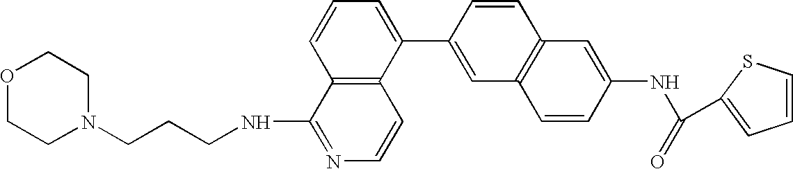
C1=C(C2=CC3=C(C=C2)C=C(NC(=O)C2=CC=CS2)C=C3)C2=C(C=C1)C(NCCCN1CCOCC1)=NC=C2
